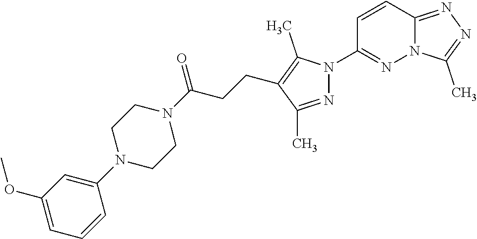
C12=NN=C(C)N1N=C(N1N=C(C)C(CCC(N3CCN(C4=CC(OC)=CC=C4)CC3)=O)=C1C)C=C2
